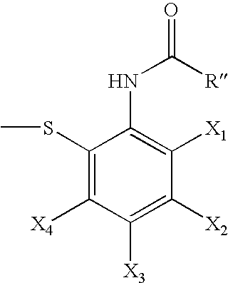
C1(SC)=C([X4])C([X3])=C([X2])C([X1])=C1NC([R])=O
